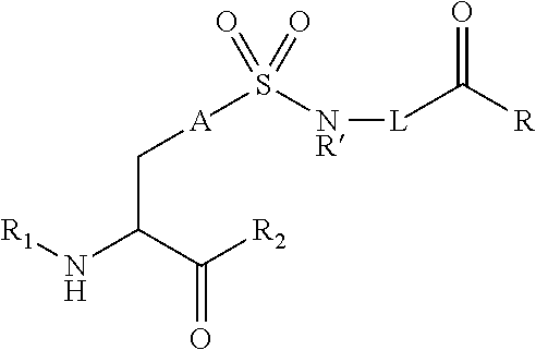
N(C(C(=O)[R2])C[A]S([NR][L]C([R])=O)(=O)=O)[R1]
